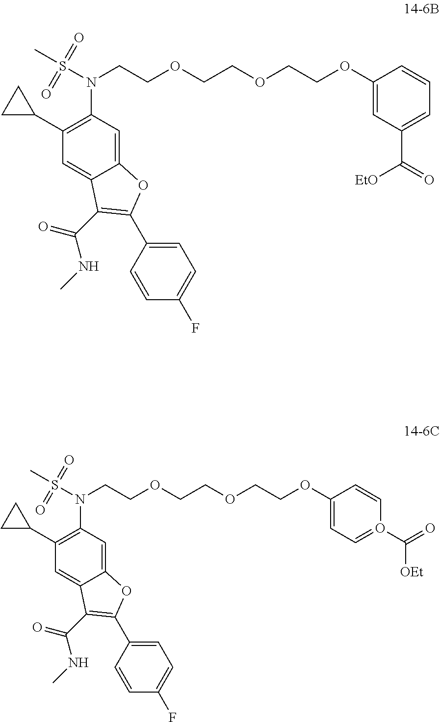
C(COCCOCCN(S(C)(=O)=O)C1=C(C2CC2)C=C2C(=C1)OC(C1=CC=C(F)C=C1)=C2C(=O)NC)OC1=CC(C(=O)[EtO])=CC=C1.C(COCCOCCN(S(C)(=O)=O)C1=C(C2CC2)C=C2C(=C1)OC(C1=CC=C(F)C=C1)=C2C(=O)NC)OC1=CC=O(C([OEt])=O)C=C1
